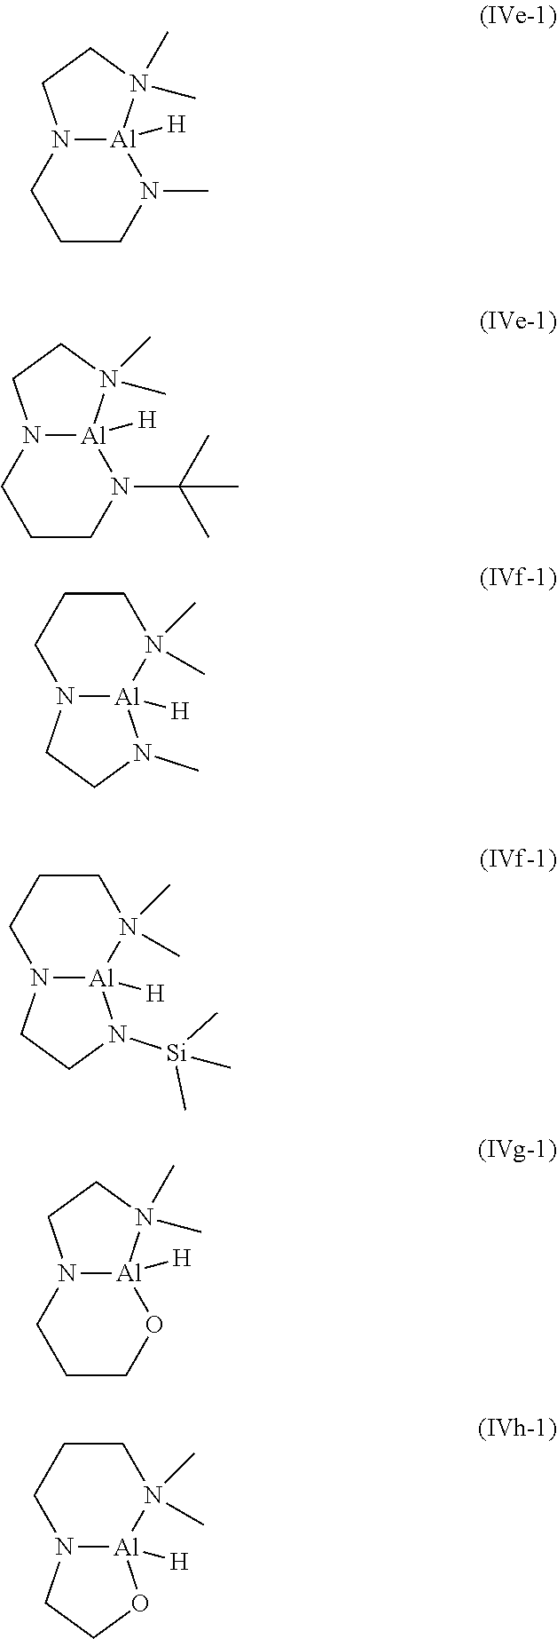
N12[Al]([H])(N(C)CCC1)N(C)(C)CC2.N12[Al]([H])(N(C(C)(C)C)CCC1)N(C)(C)CC2.N12[Al]([H])(N(C)(C)CCC1)N(C)CC2.N12[Al]([H])(N(C)(C)CCC1)N([Si](C)(C)C)CC2.N12[Al]([H])(OCCC1)N(C)(C)CC2.N12[Al]([H])(N(C)(C)CCC1)OCC2
